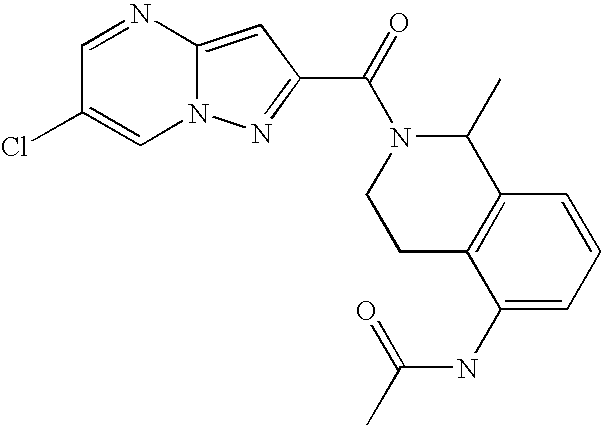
N12C(=CC(C(=O)N3CCC4=C(C3C)C=CC=C4NC(C)=O)=N1)N=CC(Cl)=C2
